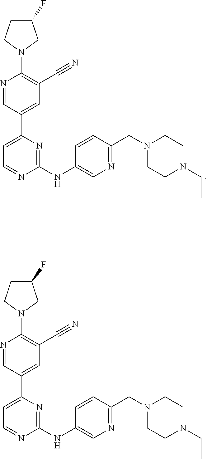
C1(F)CCN(C2=C(C#N)C=C(C3=CC=NC(NC4=CN=C(CN5CCN(CC)CC5)C=C4)=N3)C=N2)C1.C1(F)CCN(C2=C(C#N)C=C(C3=CC=NC(NC4=CN=C(CN5CCN(CC)CC5)C=C4)=N3)C=N2)C1
